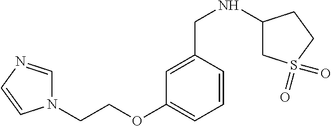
C(NC1CS(=O)(=O)CC1)C1=CC(OCCN2C=NC=C2)=CC=C1
